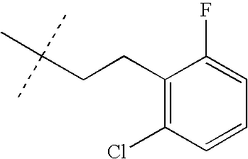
C(CCC1=C(Cl)C=CC=C1F)(C)(C)C
